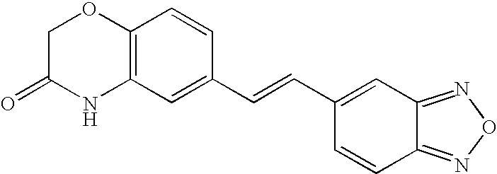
C12=C(C=C(C=CC3=CC4=NON=C4C=C3)C=C1)NC(=O)CO2
